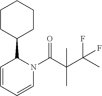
C1CC(C2N(C(=O)C(C)(C(C)(F)F)C)C=CC=C2)CCC1
